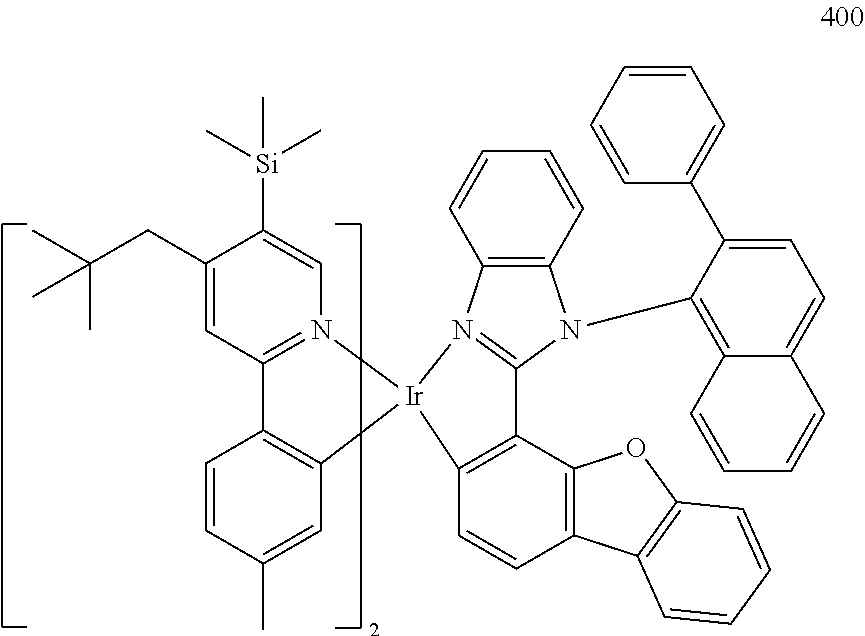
C1(CC(C)(C)C)=CC2=N(C=C1[Si](C)(C)C)[Ir]1(C3=C2C=CC(C)=C3)N2=C(N(C3=C4C(=CC=C3C3=CC=CC=C3)C=CC=C4)C3=C2C=CC=C3)C2=C1C=CC1=C2OC2=C1C=CC=C2
